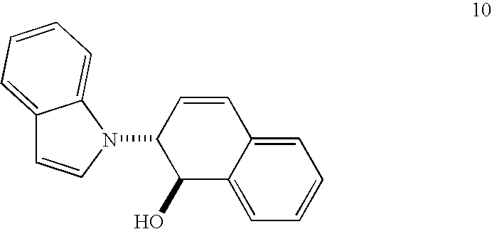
C1=C2C(=CC=C1)C(O)C(N1C3=CC=CC=C3C=C1)C=C2
